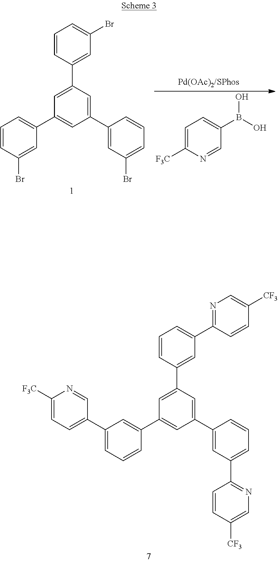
C1=CC(C2=CC(C3=CC(C4=CC=C([F3C])N=C4)=CC=C3)=CC(C3=CC(C4=NC=C([CF3])C=C4)=CC=C3)=C2)=CC(C2=NC=C([CF3])C=C2)=C1.C1=CC(C2=CC(C3=CC=CC(Br)=C3)=CC(C3=CC(Br)=CC=C3)=C2)=CC(Br)=C1.C1=C([F3C])N=CC(B(O)O)=C1
